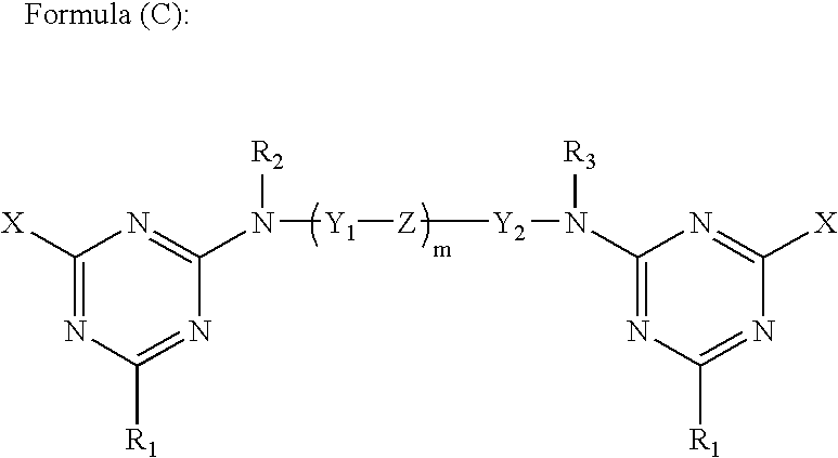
C1([X])=NC([R1])=NC(N([Y1][Z][Y2]N([R3])C2=NC([R1])=NC([X])=N2)[R2])=N1
